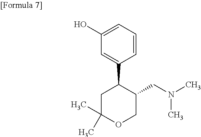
C1=C(O)C=C(C2CC(C)(C)OCC2CN(C)C)C=C1
